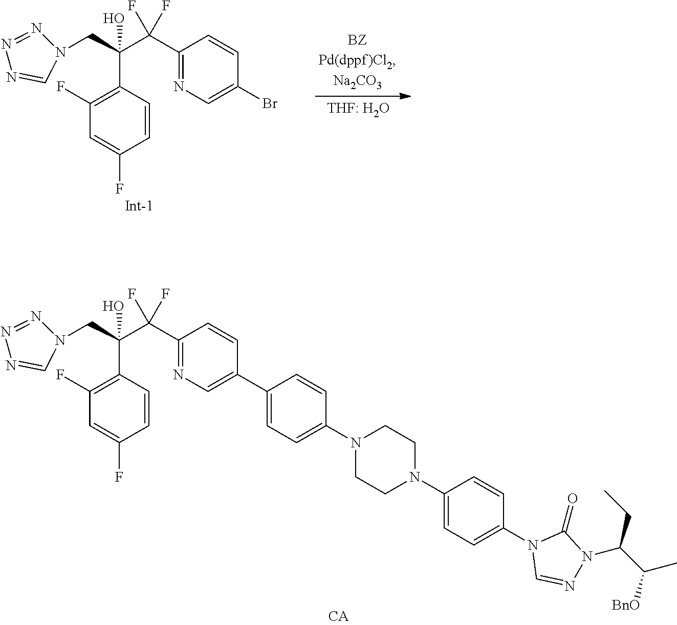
C1(C(C(CN2N=NN=C2)(C2=C(F)C=C(F)C=C2)O)(F)F)=NC=C(Br)C=C1.C1(C2=CN=C(C(C(CN3N=NN=C3)(C3=C(F)C=C(F)C=C3)O)(F)F)C=C2)=CC=C(N2CCN(C3=CC=C(N4C=NN(C(C([BnO])C)CC)C4=O)C=C3)CC2)C=C1
